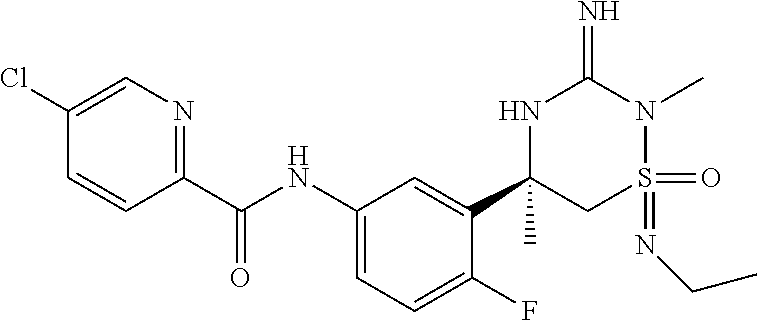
C1(C(NC2=CC=C(F)C(C3(C)CS(=NCC)(=O)N(C)C(=N)N3)=C2)=O)=NC=C(Cl)C=C1
